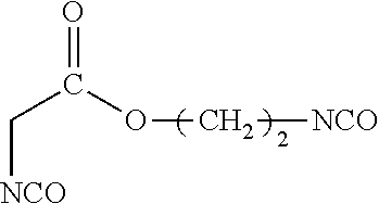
C(C(=O)OC[NCO])[NCO]
